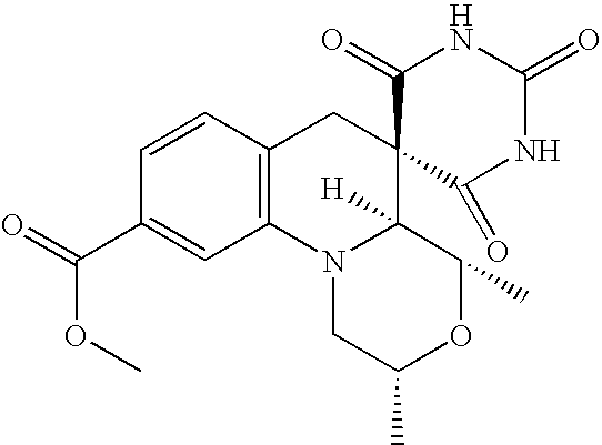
O(C(=O)C1=CC2=C(C=C1)CC1(C3([H])N2CC(C)OC3C)C(=O)NC(=O)NC1=O)C
